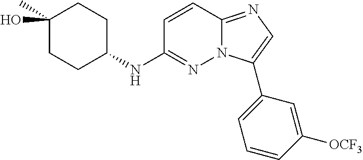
C1=CC2=NC=C(C3=CC=CC([OCF3])=C3)N2N=C1NC1CCC(C)(O)CC1
